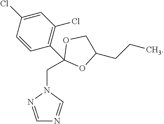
C1(CN2N=CN=C2)(C2=C(Cl)C=C(Cl)C=C2)OC(CCC)CO1
